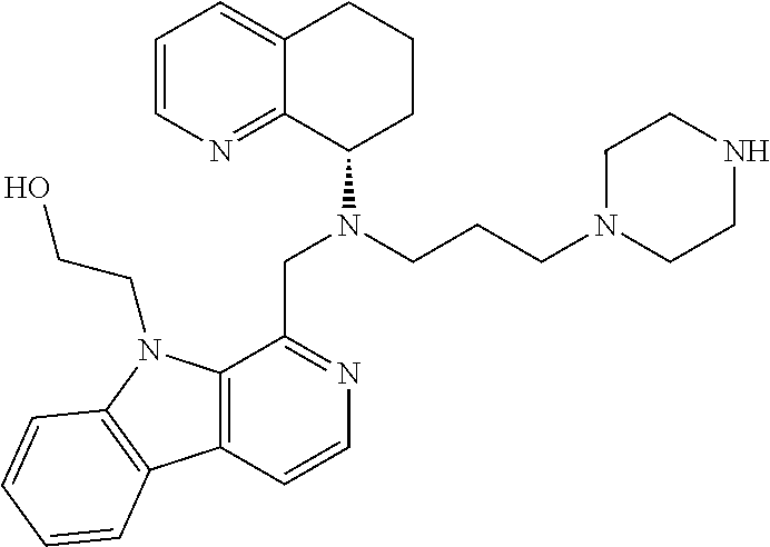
C1=CN=C2C(=C1)CCCC2N(CCCN1CCNCC1)CC1=NC=CC2=C1N(CCO)C1=C2C=CC=C1
